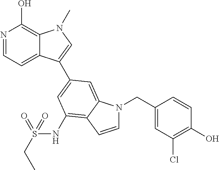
N1=CC=C2C(=C1O)N(C)C=C2C1=CC(NS(CC)(=O)=O)=C2C(=C1)N(CC1=CC(Cl)=C(O)C=C1)C=C2
